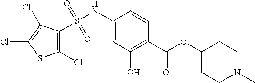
C1(Cl)=C(S(NC2=CC(O)=C(C(=O)OC3CCN(C)CC3)C=C2)(=O)=O)C(Cl)=C(Cl)S1
